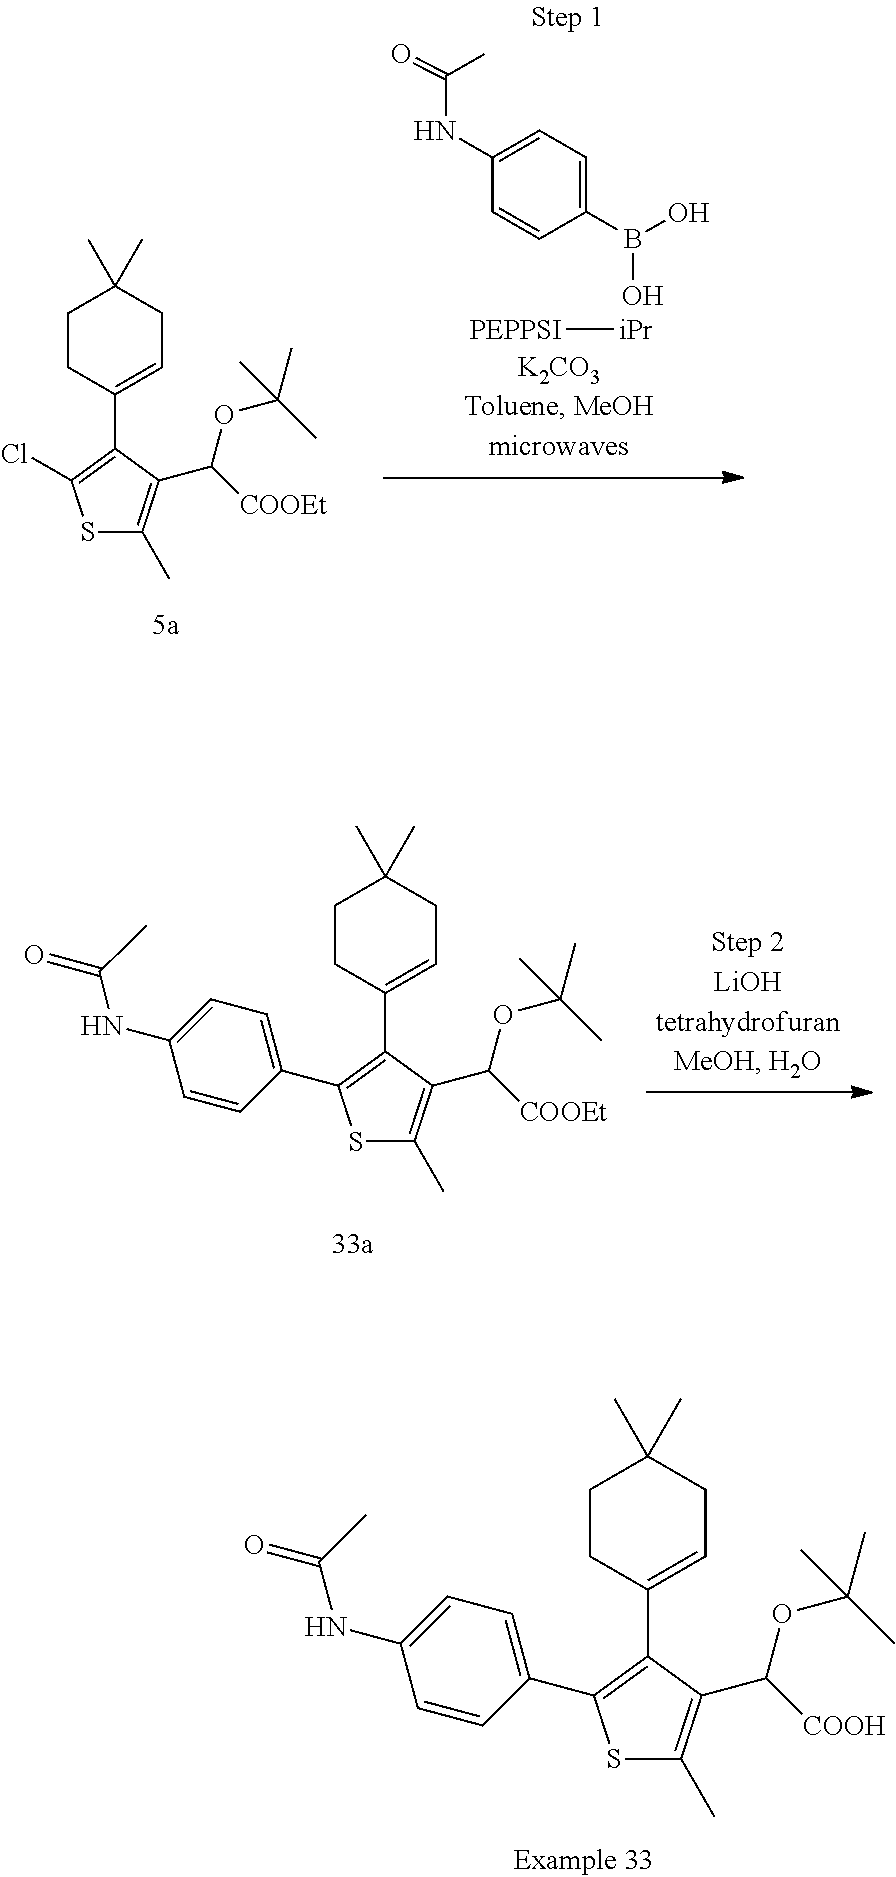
S1C(C)=C(C(OC(C)(C)C)[COOEt])C(C2=CCC(C)(C)CC2)=C1Cl.[PEPPSI][iPr].C1(NC(=O)C)=CC=C(B(O)O)C=C1.C1(NC(=O)C)=CC=C(C2=C(C3=CCC(C)(C)CC3)C(C([COOH])OC(C)(C)C)=C(C)S2)C=C1.C1(NC(=O)C)=CC=C(C2=C(C3=CCC(C)(C)CC3)C(C([COOEt])OC(C)(C)C)=C(C)S2)C=C1
